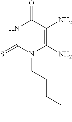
N1C(=S)N(CCCCC)C(N)=C(N)C1=O
